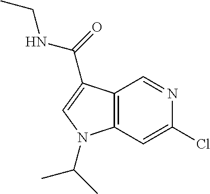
C12=C(C=C(Cl)N=C1)N(C(C)C)C=C2C(=O)NCC
